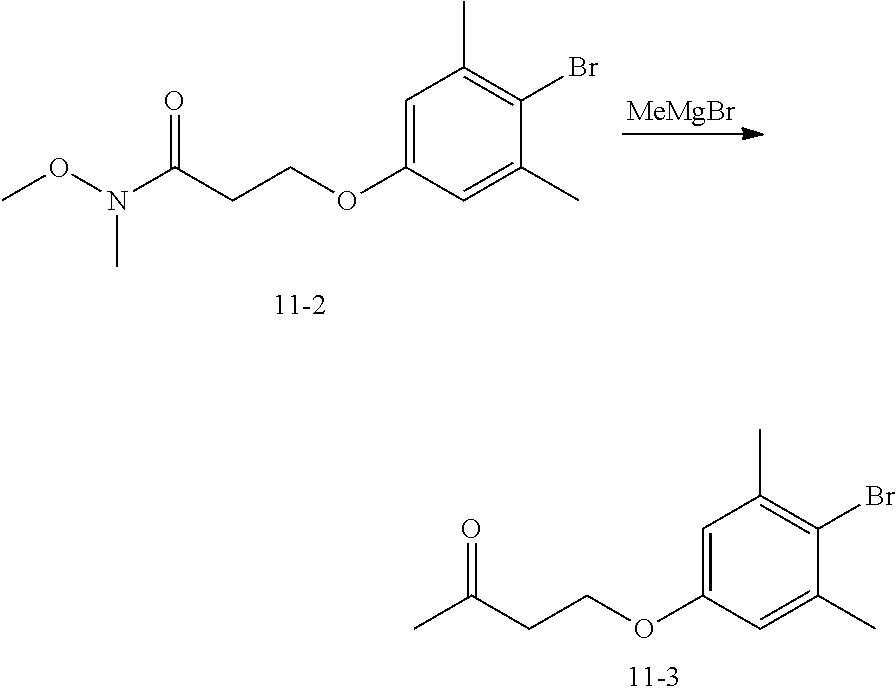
C1=C(OCCC(N(OC)C)=O)C=C(C)C(Br)=C1C.[MeMgBr].C1=C(OCCC(C)=O)C=C(C)C(Br)=C1C
